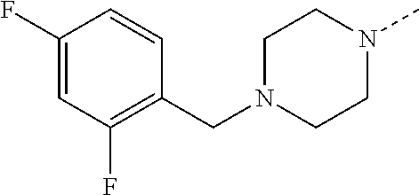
C1(F)=CC(F)=C(CN2CCN(C)CC2)C=C1
